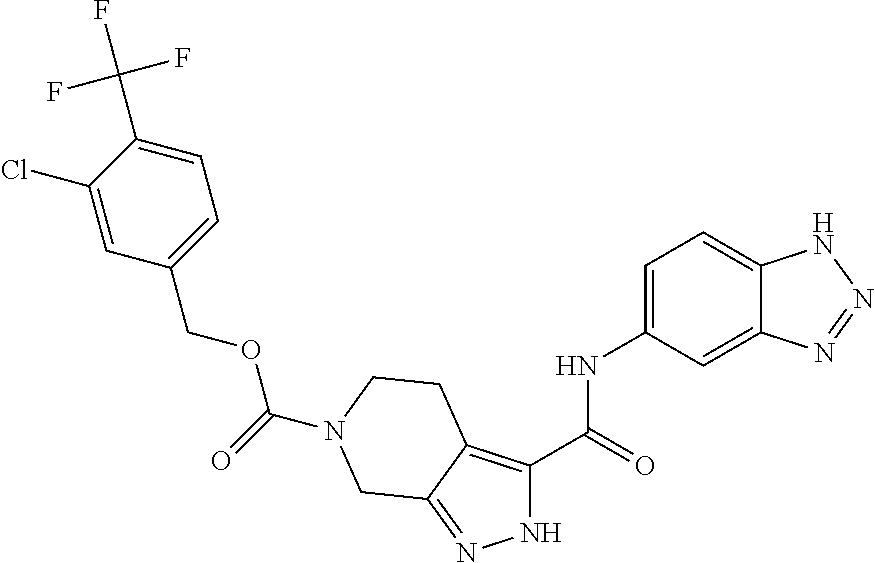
C(=O)(OCC1=CC=C(C(F)(F)F)C(Cl)=C1)N1CCC2=C(C(=O)NC3=CC=C4C(=C3)N=NN4)NN=C2C1
